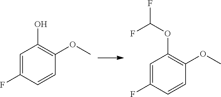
C1=C(F)C=CC(OC)=C1O.C1=C(F)C=CC(OC)=C1OC(F)F
